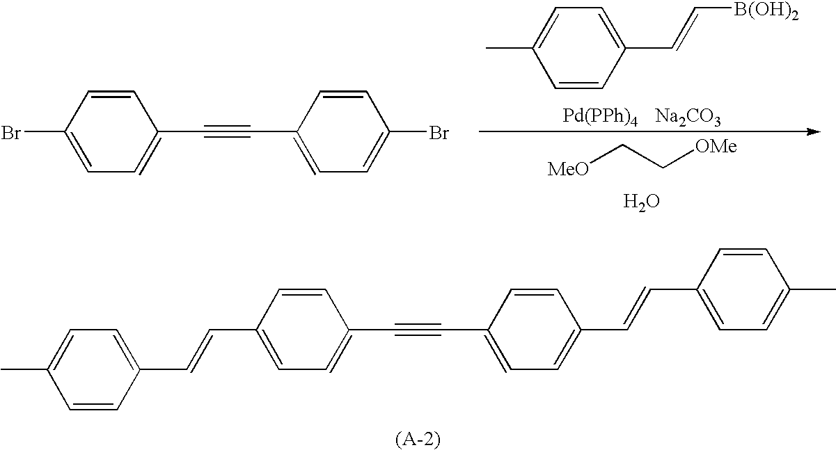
[Pd(PPh)4].[Na2CO3].C1(C=C[B(OH)2])=CC=C(C)C=C1.[MeO]CC[OMe].O.C1(C#CC2=CC=C(Br)C=C2)=CC=C(Br)C=C1.C1(C#CC2=CC=C(C=CC3=CC=C(C)C=C3)C=C2)=CC=C(C=CC2=CC=C(C)C=C2)C=C1
